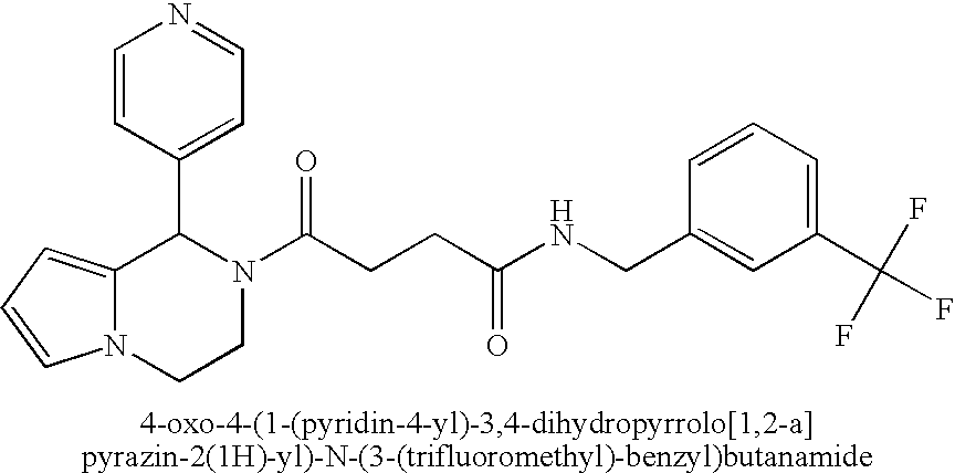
C12=CC=CN1CCN(C(CCC(NCC1=CC(C(F)(F)F)=CC=C1)=O)=O)C2C1=CC=NC=C1
